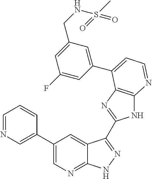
C1=NC=C(C2=CN=C3C(=C2)C(C2=NC4=C(N2)N=CC=C4C2=CC(CNS(C)(=O)=O)=CC(F)=C2)=NN3)C=C1
